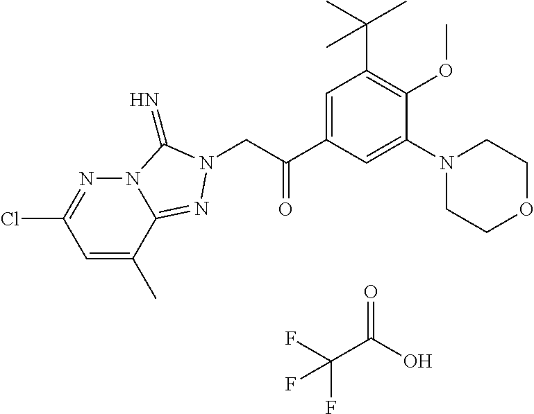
C1=C(C)C2=NN(CC(C3=CC(C(C)(C)C)=C(OC)C(N4CCOCC4)=C3)=O)C(=N)N2N=C1Cl.C(C(O)=O)(F)(F)F
